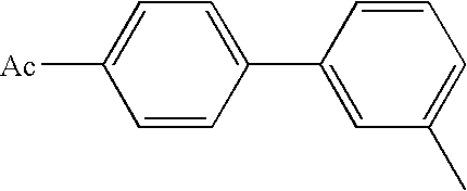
C1=CC(C2=CC(C)=CC=C2)=CC=C1[Ac]
